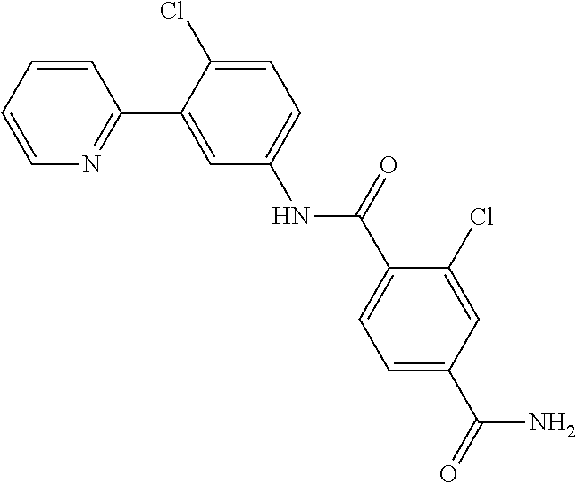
C1=CN=C(C2=CC(NC(C3=CC=C(C(=O)N)C=C3Cl)=O)=CC=C2Cl)C=C1
